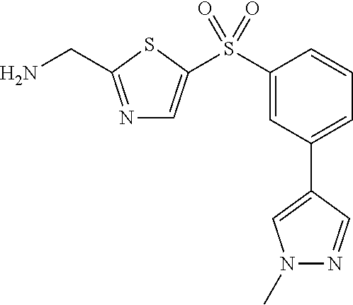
N1=C(CN)SC(S(C2=CC(C3=CN(C)N=C3)=CC=C2)(=O)=O)=C1
